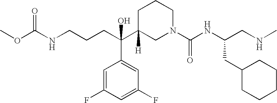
C(C(C1([H])CN(C(NC(CC2CCCCC2)CNC)=O)CCC1)(C1=CC(F)=CC(F)=C1)O)CCNC(OC)=O
